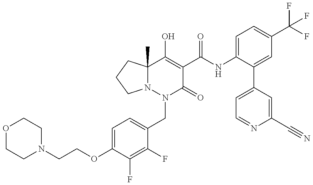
C1(OCCN2CCOCC2)=CC=C(CN2C(=O)C(C(=O)NC3=CC=C(C(F)(F)F)C=C3C3=CC=NC(C#N)=C3)=C(O)C3(C)N2CCC3)C(F)=C1F
